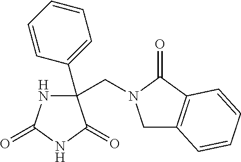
C(N1CC2=C(C1=O)C=CC=C2)C1(C2=CC=CC=C2)NC(=O)NC1=O
